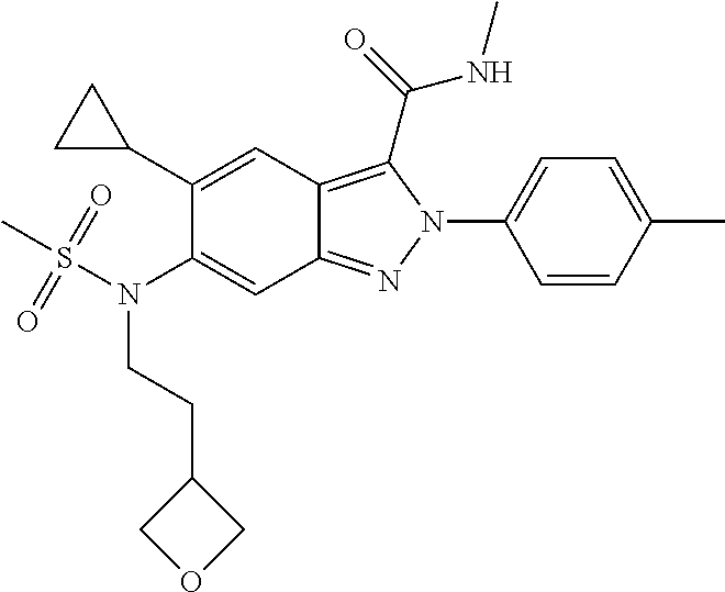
C1(C2CC2)=CC2=C(C(NC)=O)N(C3=CC=C(C)C=C3)N=C2C=C1N(S(C)(=O)=O)CCC1COC1
